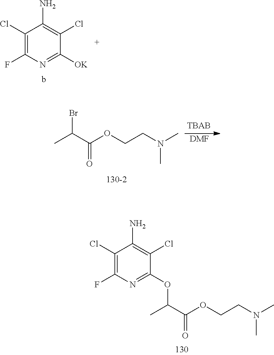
BrC(C(=O)OCCN(C)C)C.[DMF].C1(Cl)=C(F)N=C([OK])C(Cl)=C1N.C(C(=O)OCCN(C)C)(C)OC1=NC(F)=C(Cl)C(N)=C1Cl
